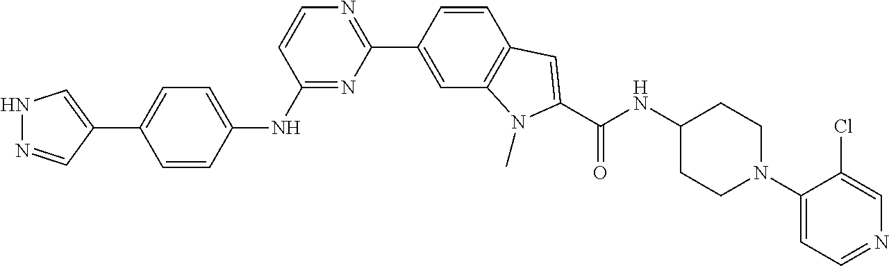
N1=C(NC2=CC=C(C3=CNN=C3)C=C2)C=CN=C1C1=CC2=C(C=C1)C=C(C(=O)NC1CCN(C3=CC=NC=C3Cl)CC1)N2C
